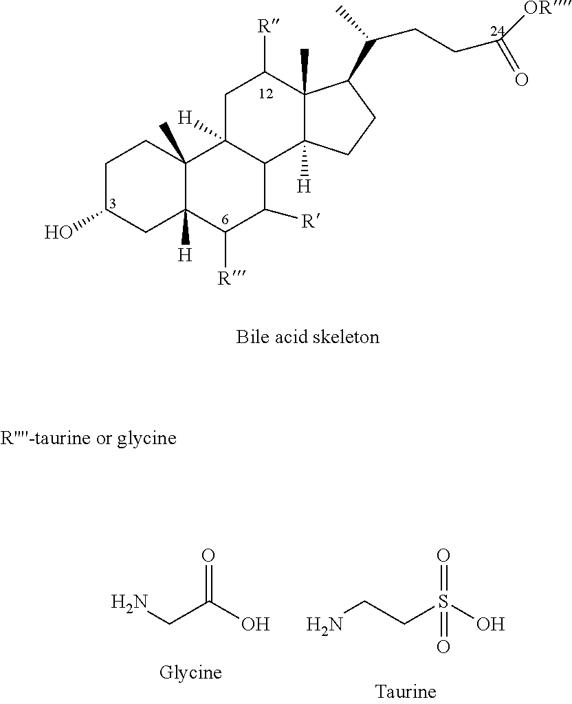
C1C(O)CC2([H])C(C)(C1)C1([H])C(C([R])C2[R])C2([H])C(C)(C([R])C1)C(C(C)CCC([OR])=O)CC2.C(CS(O)(=O)=O)N.NCC(O)=O
